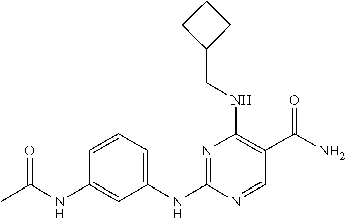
C1(NC2=NC(NCC3CCC3)=C(C(=O)N)C=N2)=CC=CC(NC(=O)C)=C1
